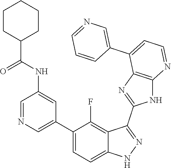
C1=NC=C(C2=CC=C3C(=C2F)C(C2=NC4=C(N2)N=CC=C4C2=CN=CC=C2)=NN3)C=C1NC(=O)C1CCCCC1
